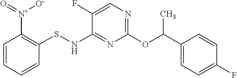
C1(F)=CN=C(OC(C2=CC=C(F)C=C2)C)N=C1NSC1=C([N+]([O-])=O)C=CC=C1
